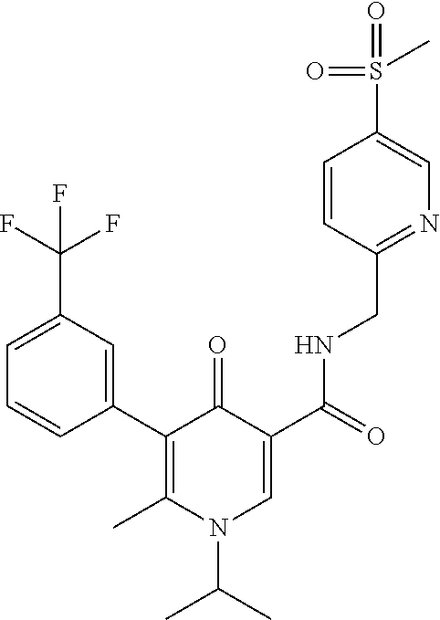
C1=CC(C2=C(C)N(C(C)C)C=C(C(=O)NCC3=NC=C(S(C)(=O)=O)C=C3)C2=O)=CC(C(F)(F)F)=C1
